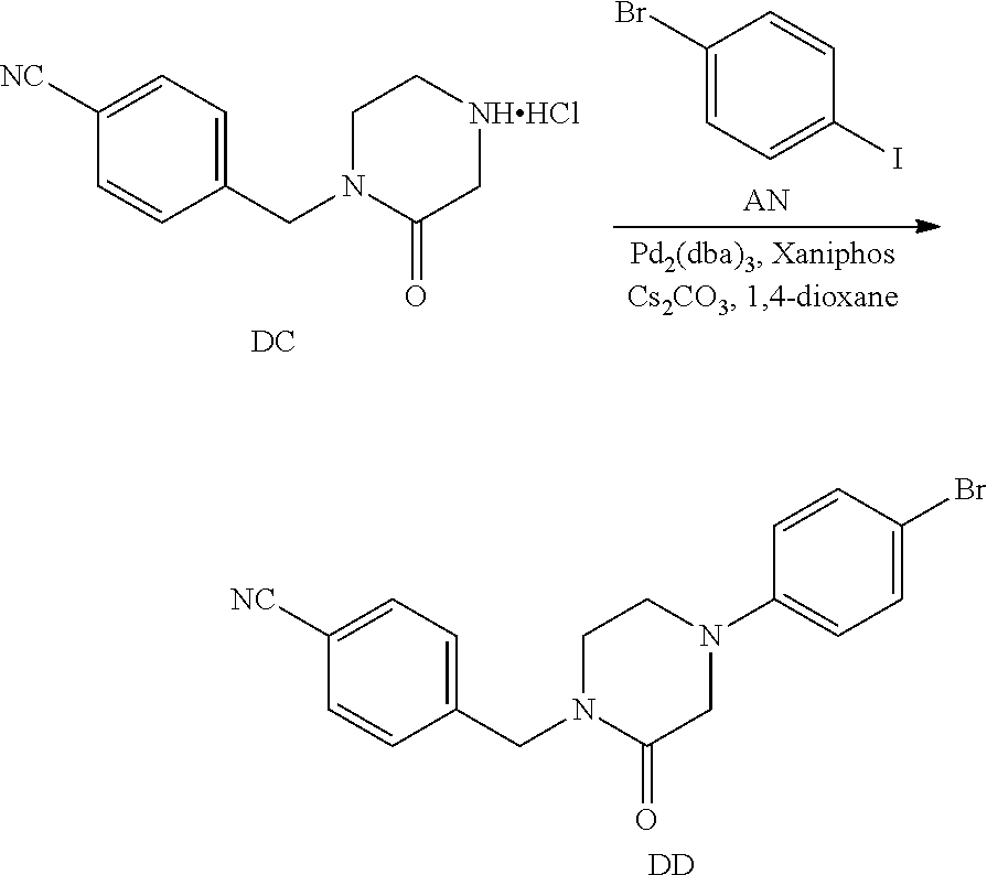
C1([NC])=CC=C(CN2CC[NHHCl]CC2=O)C=C1.[DC].C1(Br)=CC=C(I)C=C1.C1([NC])=CC=C(CN2CCN(C3=CC=C(Br)C=C3)CC2=O)C=C1.[DD]
